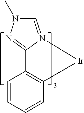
C1=CC=CC2=C1C1=NN(C)C=N1[Ir]2
